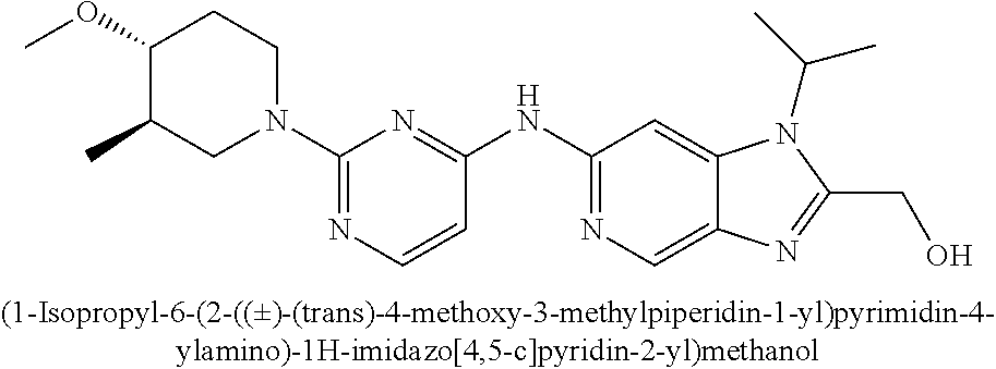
C(C1=NC2=CN=C(NC3=NC(N4CCC(OC)C(C)C4)=NC=C3)C=C2N1C(C)C)O
